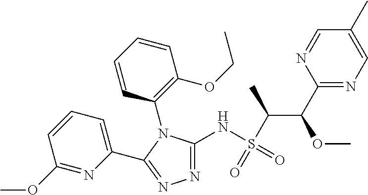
N1=C(NS(C(C(C2=NC=C(C)C=N2)OC)C)(=O)=O)N(C2=C(OCC)C=CC=C2)C(C2=CC=CC(OC)=N2)=N1
